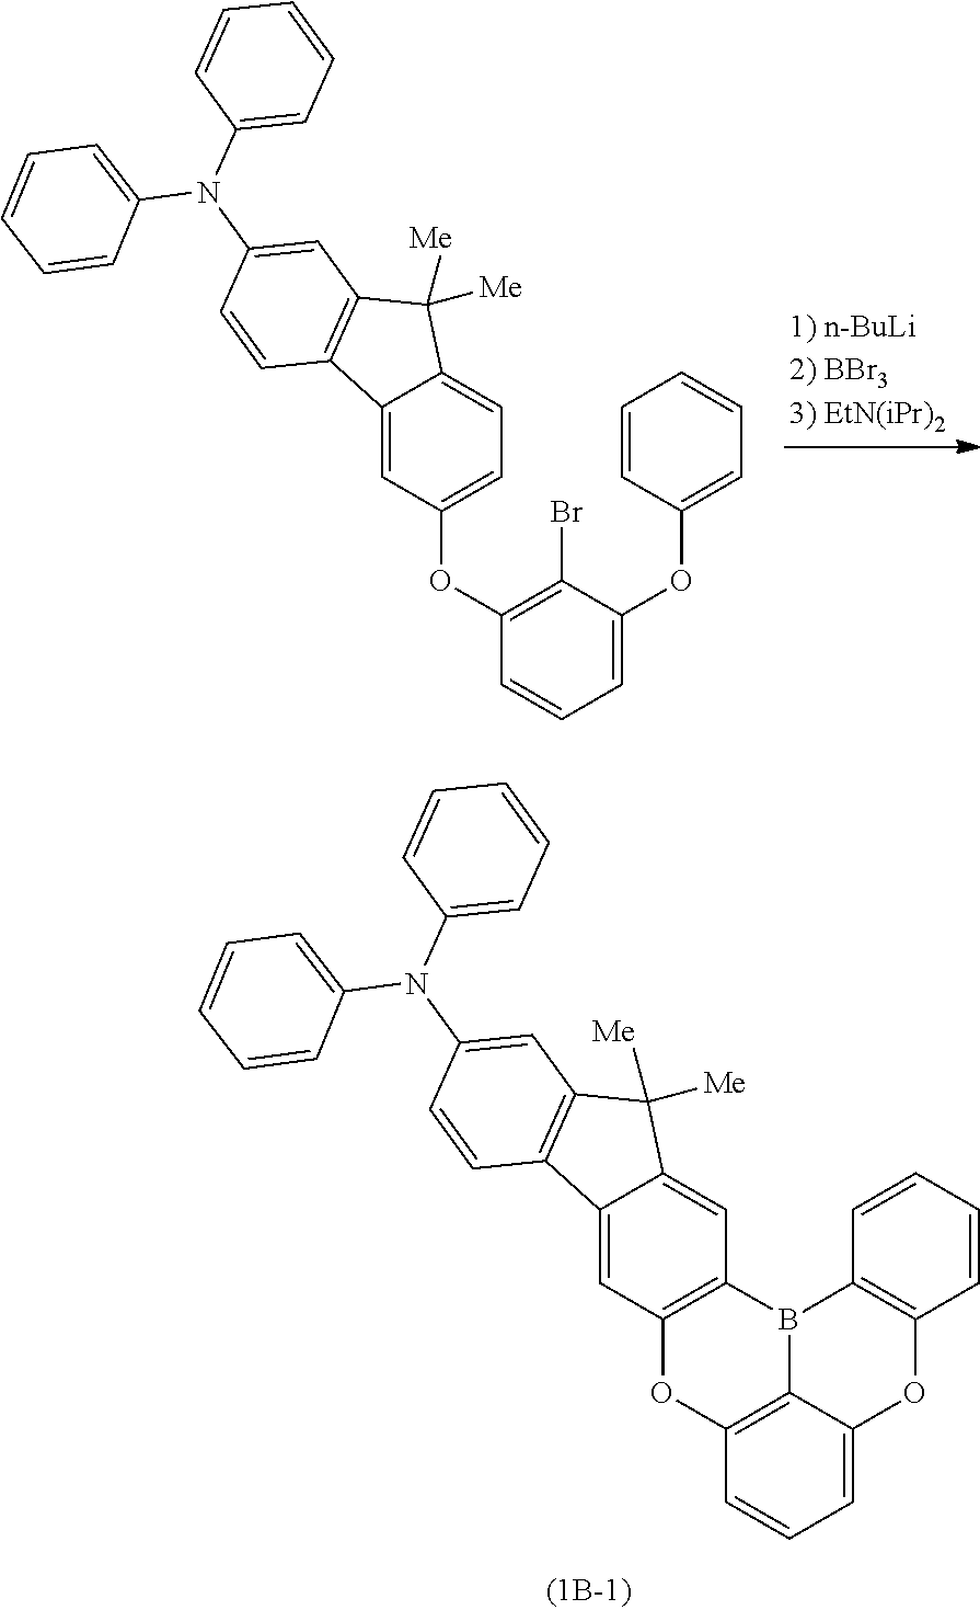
C1(OC2=CC=C3C(=C2)C2=C(C3([Me])[Me])C=C(N(C3=CC=CC=C3)C3=CC=CC=C3)C=C2)=C(Br)C(OC2=CC=CC=C2)=CC=C1.C12=C3C(=CC=C1)OC1=C(B3C3=C(O2)C=C2C(=C3)C([Me])([Me])C3=C2C=CC(N(C2=CC=CC=C2)C2=CC=CC=C2)=C3)C=CC=C1
